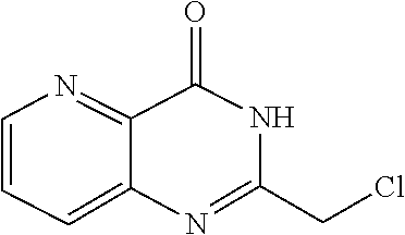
C1(CCl)=NC2=CC=CN=C2C(=O)N1
